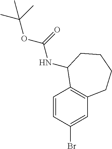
C1=CC(Br)=CC2=C1C(NC(OC(C)(C)C)=O)CCCC2
